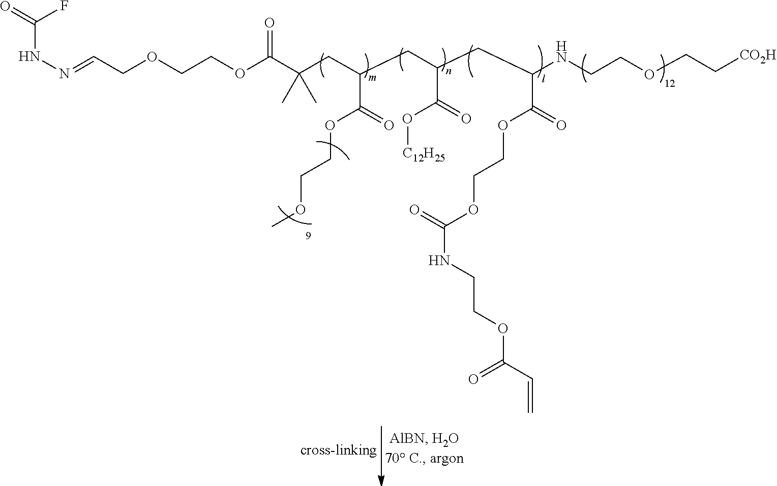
N(N=CCOCCOC(=O)C(C)(CC(CC(CC(NCCOCC[CO2H])C(OCCOC(NCCOC(C=C)=O)=O)=O)C(=O)O[C12H25])C(OCCOC)=O)C)C(=O)F
